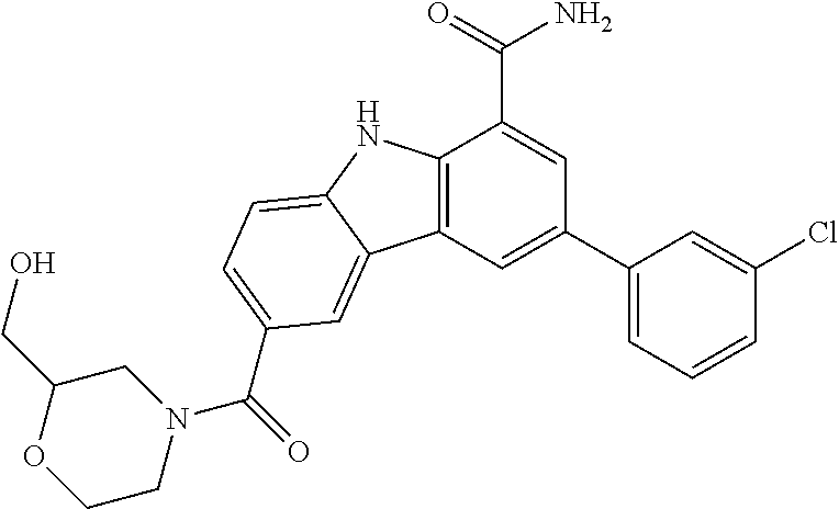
C12=C(C=C(C3=CC=CC(Cl)=C3)C=C1C(=O)N)C1=CC(C(=O)N3CC(CO)OCC3)=CC=C1N2
